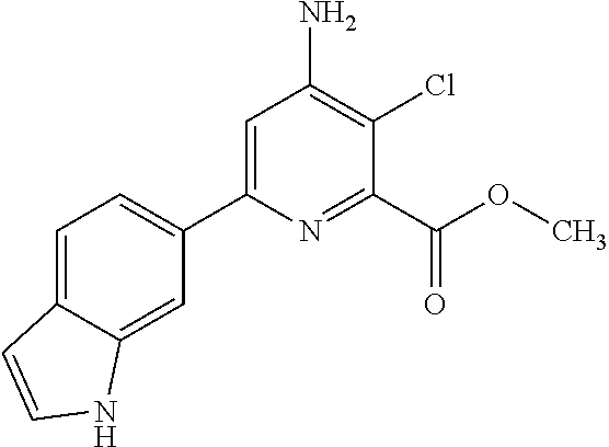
C1=C(C2=CC=C3C(=C2)NC=C3)N=C(C(OC)=O)C(Cl)=C1N
